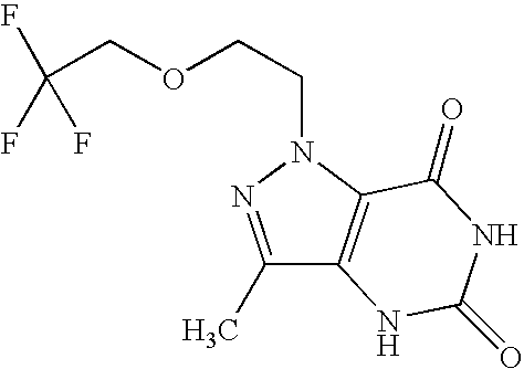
C1(C)=NN(CCOCC(F)(F)F)C2=C1NC(=O)NC2=O
